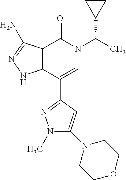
N1(C)C(N2CCOCC2)=CC(C2=CN(C(C)C3CC3)C(=O)C3=C2NN=C3N)=N1
